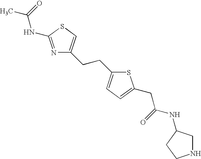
N1=C(NC(C)=O)SC=C1CCC1=CC=C(CC(NC2CNCC2)=O)S1
